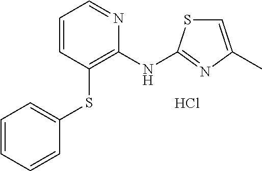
C1=CC=CC(SC2=C(NC3=NC(C)=CS3)N=CC=C2)=C1.Cl
